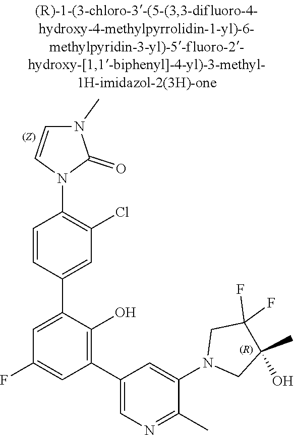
C1(C)(O)CN(C2=CC(C3=C(O)C(C4=CC(Cl)=C(N5C=CN(C)C5=O)C=C4)=CC(F)=C3)=CN=C2C)CC1(F)F
